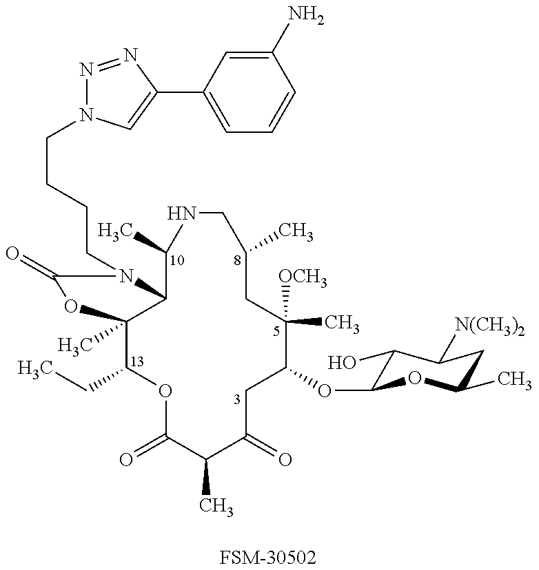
C1(CC)C2(C)C(N(CCCCN3N=NC(C4=CC=CC(N)=C4)=C3)C(=O)O2)C(C)NCC(C)CC([OCH3])(C)C(OC2C(O)C([N(CH3)2])CC(C)O2)CC(=O)C(C)C(=O)O1.[FSM-30502]
